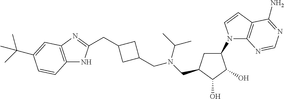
C(C1CC(CN(CC2CC(N3C4=C(C=C3)C(N)=NC=N4)C(O)C2O)C(C)C)C1)C1=NC2=C(N1)C=CC(C(C)(C)C)=C2
